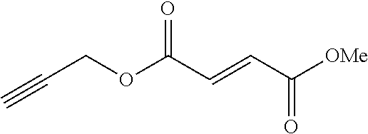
C(COC(C=CC([OMe])=O)=O)#C
